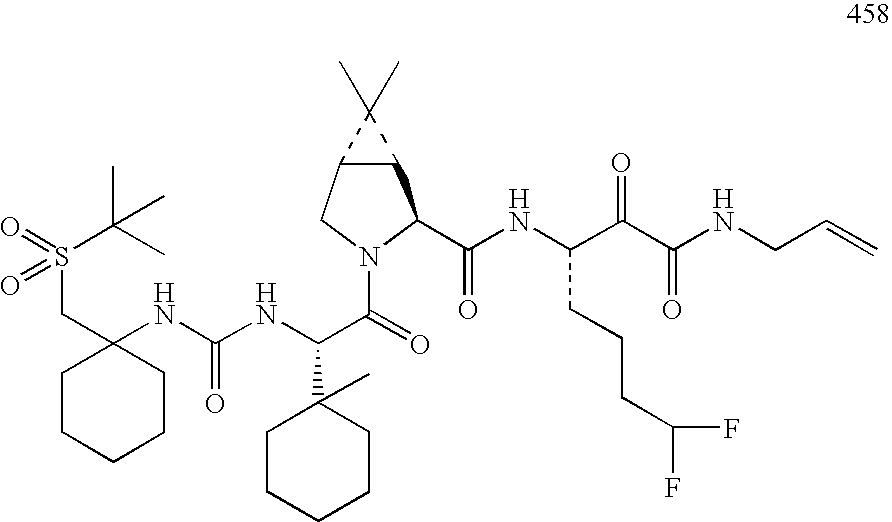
C1CCCCC1(CS(=O)(=O)C(C)(C)C)NC(NC(C(=O)N1C(C(=O)NC(C(C(NCC=C)=O)=O)CCCC(F)F)C2C(C1)C2(C)C)C1(C)CCCCC1)=O
